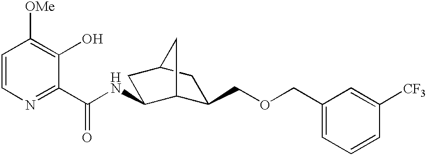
C1=CN=C(C(NC2C3C(COCC4=CC=CC([CF3])=C4)CC(C2)C3)=O)C(O)=C1[OMe]
